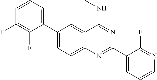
C1(C2=CC=CC(F)=C2F)=CC=C2C(=C1)C(NC)=NC(C1=CC=CN=C1F)=N2
